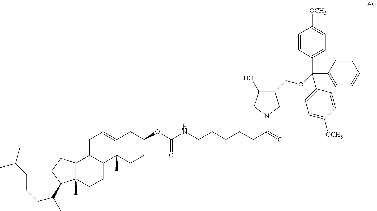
N1(C(CCCCCNC(OC2CC3=CCC4C(C3(C)CC2)CCC2(C)C4CCC2C(C)CCCC(C)C)=O)=O)CC(COC(C2=CC=CC=C2)(C2=CC=C([OCH3])C=C2)C2=CC=C([OCH3])C=C2)C(O)C1
